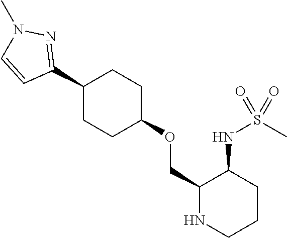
C1(COC2CCC(C3=NN(C)C=C3)CC2)NCCCC1NS(C)(=O)=O
